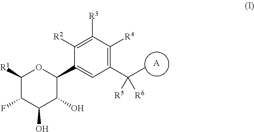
C1(C(C)([R5])[R6])=C([R4])C([R3])=C([R2])C(C2OC([R1])C(F)C(O)C2O)=C1.[A]
